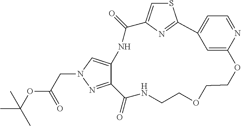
C12=NN(CC(OC(C)(C)C)=O)C=C1NC(=O)C1=CSC(=N1)C1=CC=NC(=C1)OCCOCCNC2=O
